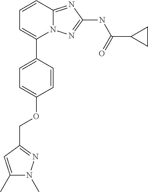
C1=CC2=NC(NC(C3CC3)=O)=NN2C(C2=CC=C(OCC3=NN(C)C(C)=C3)C=C2)=C1
